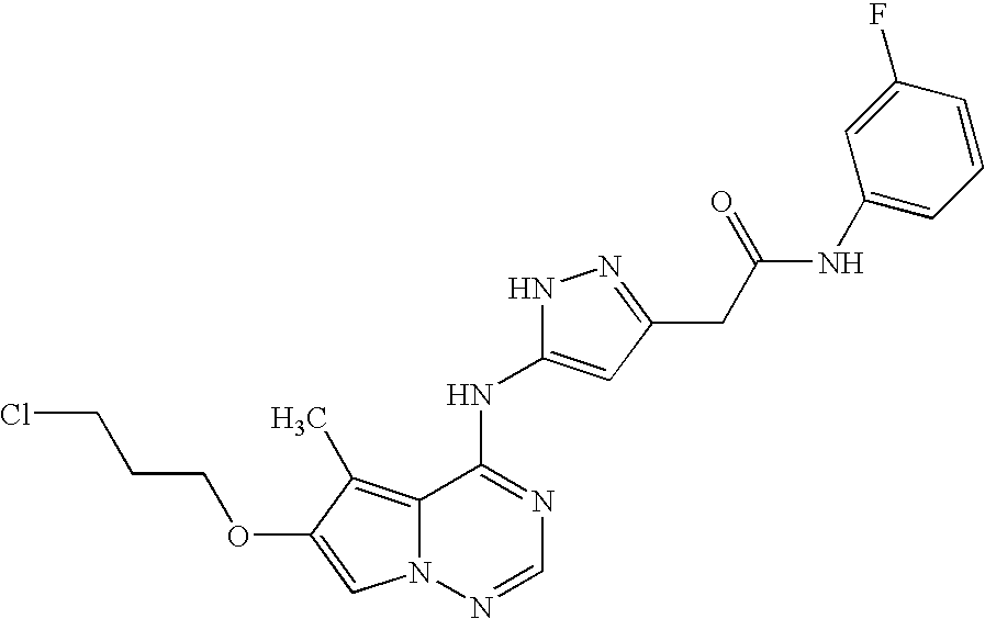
C12=C(C)C(OCCCCl)=CN1N=CN=C2NC1=CC(CC(NC2=CC=CC(F)=C2)=O)=NN1
